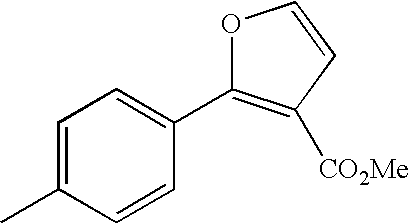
C1=C(C)C=CC(C2=C([CO2Me])C=CO2)=C1
